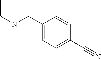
CCNCC1=CC=C(C#N)C=C1
